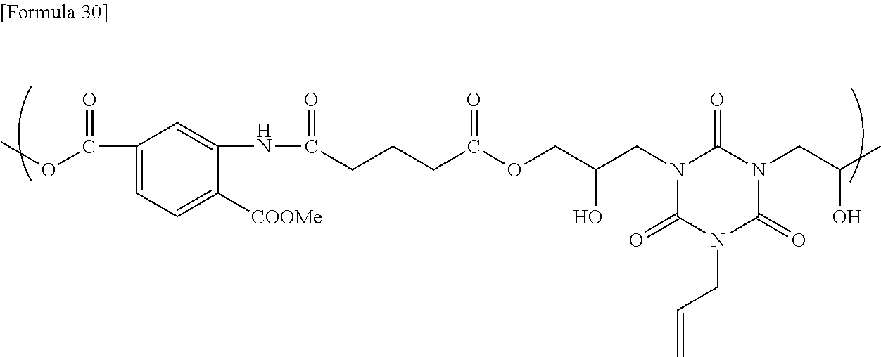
C(C1=CC=C([COOMe])C(NC(CCCC(OCC(CN2C(=O)N(CC=C)C(=O)N(CC(C)O)C2=O)O)=O)=O)=C1)(OC)=O
